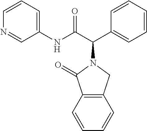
C1(NC(C(C2=CC=CC=C2)N2C(=O)C3=C(C2)C=CC=C3)=O)=CC=CN=C1
